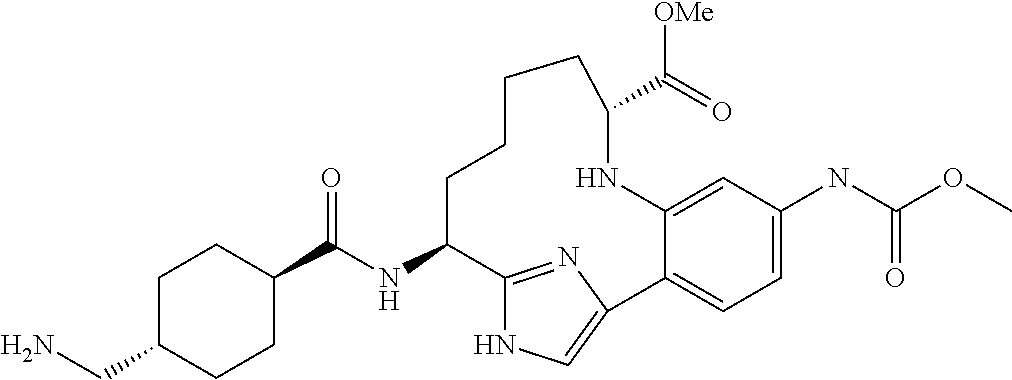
C1(C(NC2C3=NC(=CN3)C3=CC=C(NC(OC)=O)C=C3NC(C([OMe])=O)CCCC2)=O)CCC(CN)CC1
